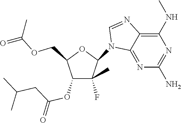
C(OCC1C(OC(CC(C)C)=O)C(C)(F)C(N2C3=NC(N)=NC(NC)=C3N=C2)O1)(=O)C
